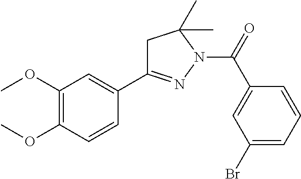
C1C(C2=CC(OC)=C(OC)C=C2)=NN(C(=O)C2=CC(Br)=CC=C2)C1(C)C
